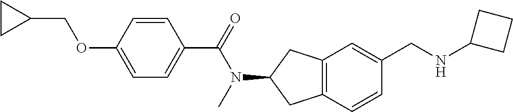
C1(OCC2CC2)=CC=C(C(=O)N(C)C2CC3=C(C2)C=C(CNC2CCC2)C=C3)C=C1
